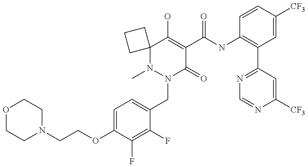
C1(OCCN2CCOCC2)=CC=C(CN2C(=O)C(C(=O)NC3=C(C4=NC=NC([CF3])=C4)C=C([CF3])C=C3)=C(O)C3(N2C)CCC3)C(F)=C1F
